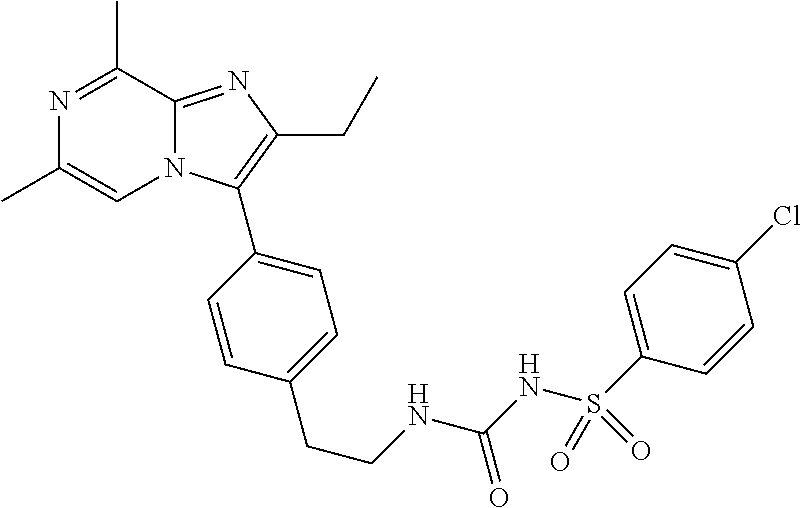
N1=C(C)C2=NC(CC)=C(C3=CC=C(CCNC(NS(C4=CC=C(Cl)C=C4)(=O)=O)=O)C=C3)N2C=C1C
